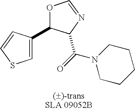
C1(C2=CSC=C2)OC=NC1C(=O)N1CCCCC1
